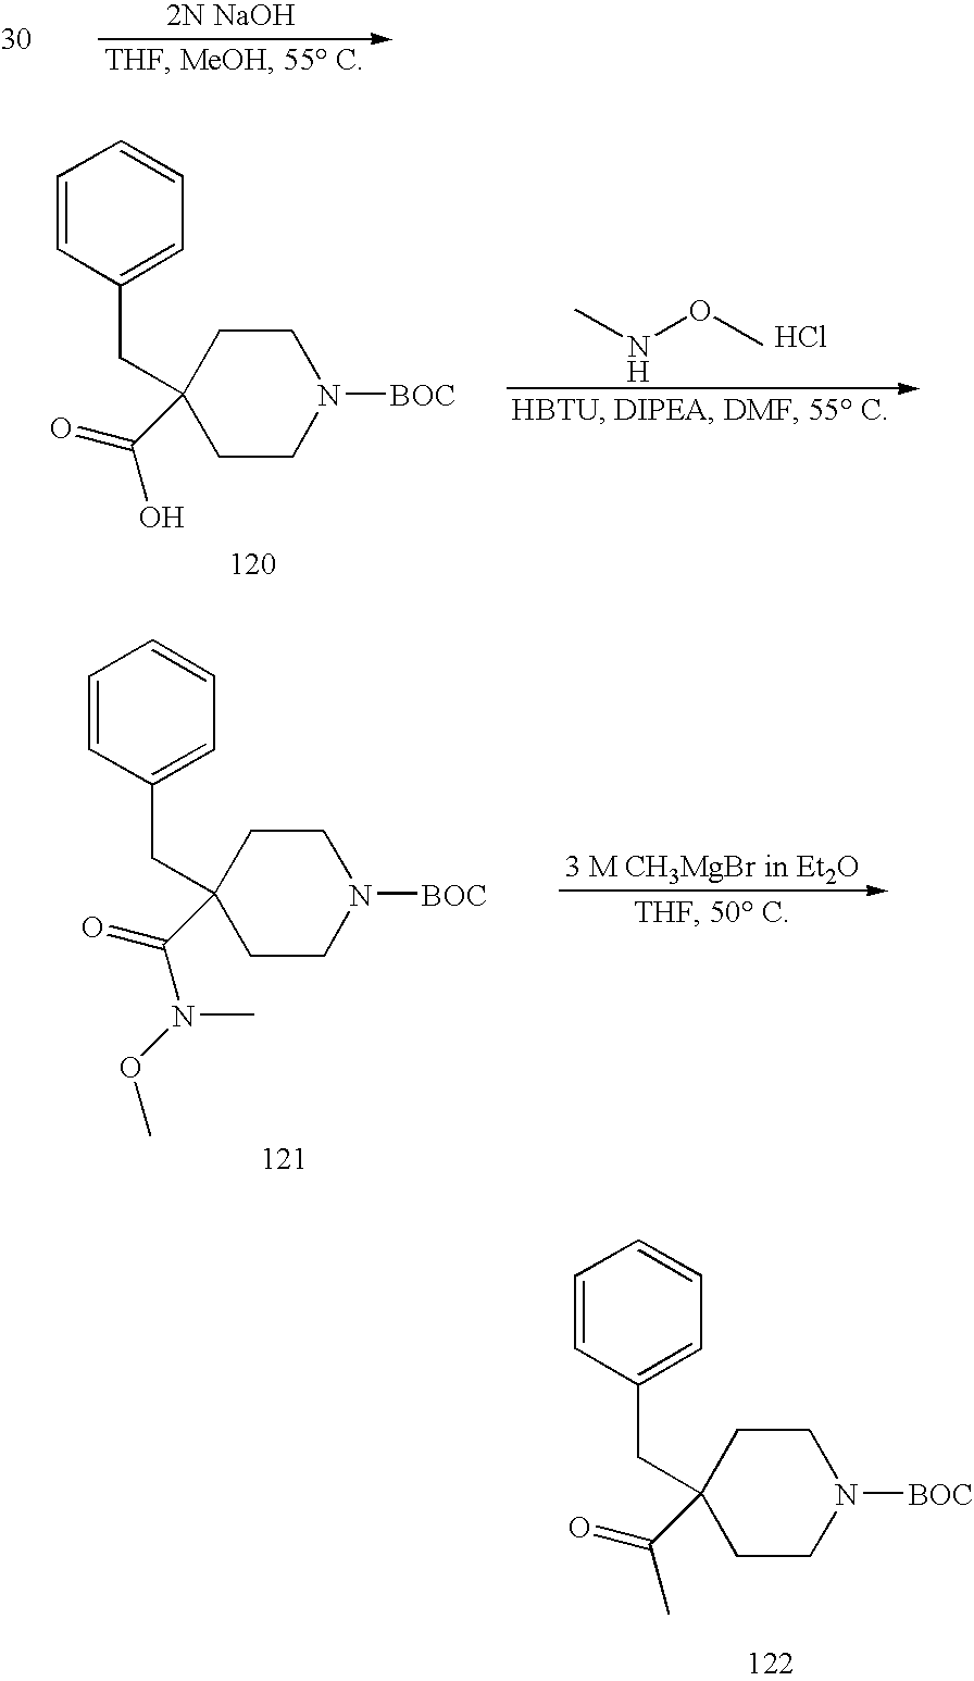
C1(CC2(C(O)=O)CCN([BOC])CC2)=CC=CC=C1.CNOC.Cl.C1(CC2(C(N(OC)C)=O)CCN([BOC])CC2)=CC=CC=C1.C1(CC2(C(C)=O)CCN([BOC])CC2)=CC=CC=C1
